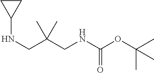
N(CC(CNC(OC(C)(C)C)=O)(C)C)C1CC1
